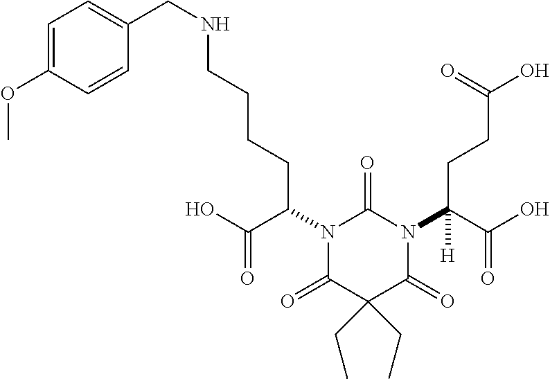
COC1=CC=C(CNCCCCC(N2C(=O)N(C(C(O)=O)([H])CCC(O)=O)C(=O)C(CC)(CC)C2=O)C(O)=O)C=C1
